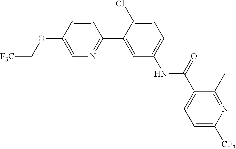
C1=CC(OC[F3C])=CN=C1C1=CC(NC(C2=CC=C([CF3])N=C2C)=O)=CC=C1Cl
